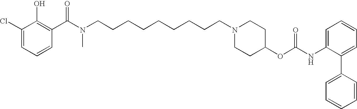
C1(Cl)=CC=CC(C(N(CCCCCCCCCN2CCC(OC(NC3=CC=CC=C3C3=CC=CC=C3)=O)CC2)C)=O)=C1O
